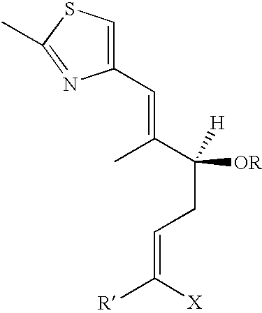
C([H])(C(C)=CC1=CSC(C)=N1)([OR])CC=C([R])[X]
